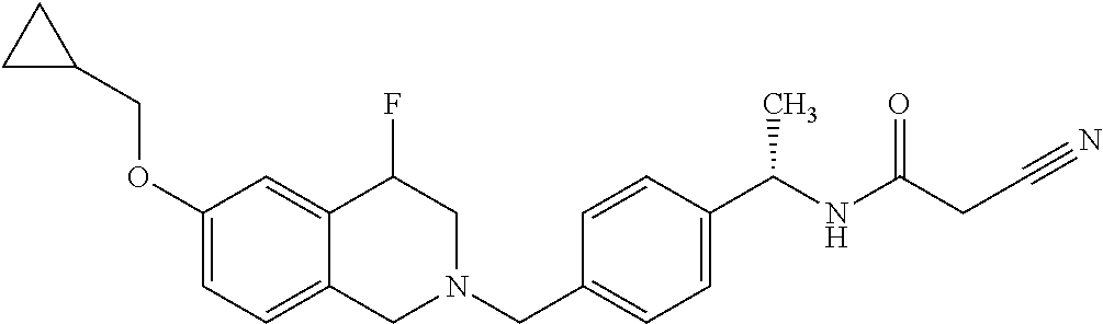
C1(OCC2CC2)=CC=C2C(=C1)C(F)CN(CC1=CC=C(C(NC(=O)CC#N)C)C=C1)C2
